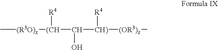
C[(R3O)z][(CH](C([CH)]([(OR3)z]C)[R4])O)[R4]
